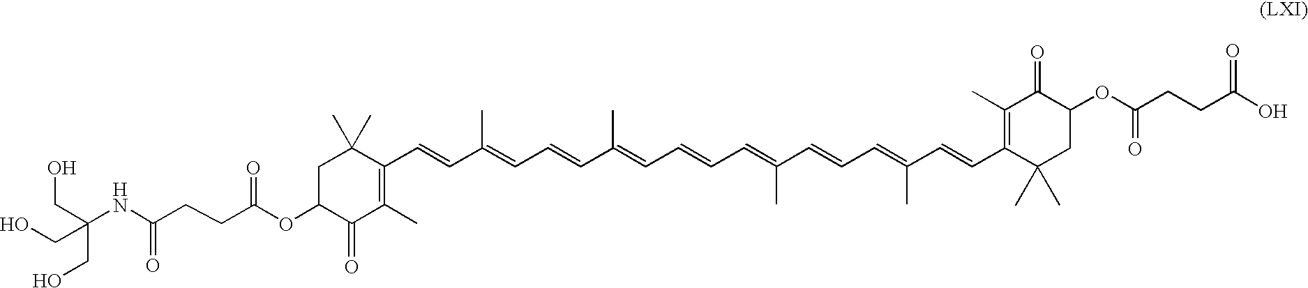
C1C(OC(CCC(=O)NC(CO)(CO)CO)=O)C(=O)C(C)=C(C=CC(=CC=CC(C)=CC=CC=C(C=CC=C(C=CC2=C(C)C(=O)C(OC(=O)CCC(O)=O)CC2(C)C)C)C)C)C1(C)C
